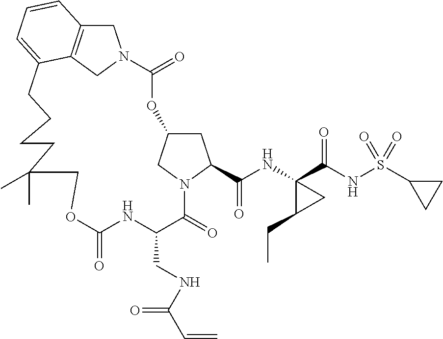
O1C2CC(C(NC3(C(NS(C4CC4)(=O)=O)=O)C(CC)C3)=O)N(C2)C(=O)C(CNC(C=C)=O)NC(=O)OCC(C)(C)CCCCC2=CC=CC3=C2CN(C1=O)C3
